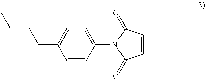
C1=CC(=O)N(C2=CC=C(CCCC)C=C2)C1=O
